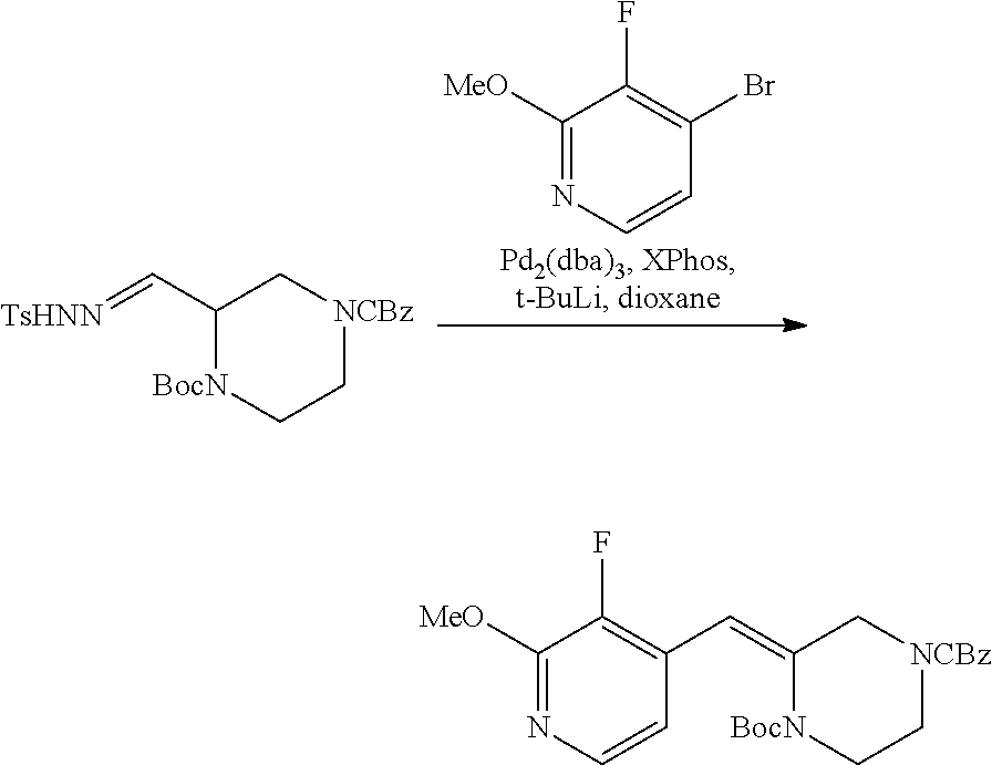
C1([MeO])=NC=CC(Br)=C1F.C1(C=[TsHNN])C[NCBz]CC[BocN]1.C1=CN=C([MeO])C(F)=C1C=C1C[NCBz]CC[BocN]1
